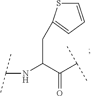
C(C(NC(C)C)C(=O)C(C)C)C1=CC=CS1
